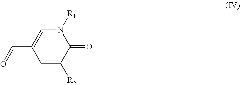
O=CC1=CN([R1])C(=O)C([R2])=C1
